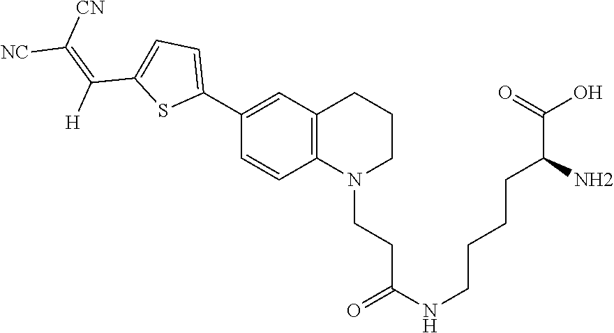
C12=C(C=CC(C3=CC=C(C(=C([CN])[NC])[H])S3)=C1)N(CCC(NCCCCC(C(O)=O)N)=O)CCC2
